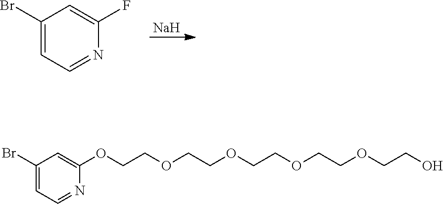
[Na].C1(Br)=CC=NC(F)=C1.C1(Br)=CC=NC(OCCOCCOCCOCCOCCO)=C1
